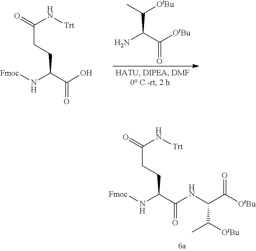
C(CCC(C(NC(C([OtBu])=O)C([OtBu])C)=O)N[Fmoc])(N[Trt])=O.NC(C([OtBu])=O)C([OtBu])C.C(CCC(C(O)=O)N[Fmoc])(N[Trt])=O
